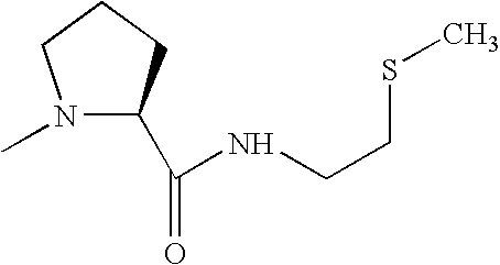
N1(C)C(C(=O)NCCSC)CCC1
